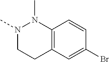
N1(C)CCC2=C(N1C)C=CC(Br)=C2
